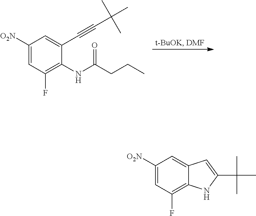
C1([O2N])=CC(F)=C(NC(=O)CCC)C(C#CC(C)(C)C)=C1.C1([O2N])=CC(F)=C2C(=C1)C=C(C(C)(C)C)N2
